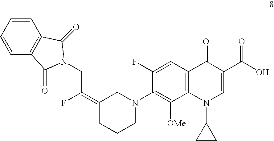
C12=C(C=C(F)C(N3CC(=C(F)CN4C(=O)C5=C(C=CC=C5)C4=O)CCC3)=C1[OMe])C(=O)C(C(O)=O)=CN2C1CC1
